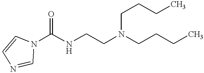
C(NCCN(CCCC)CCCC)(=O)N1C=NC=C1
